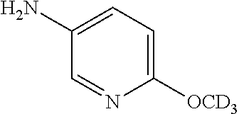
C1(N)=CC=C([OCD3])N=C1
